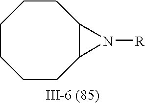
C1CCCC2C(CC1)N2[R]
